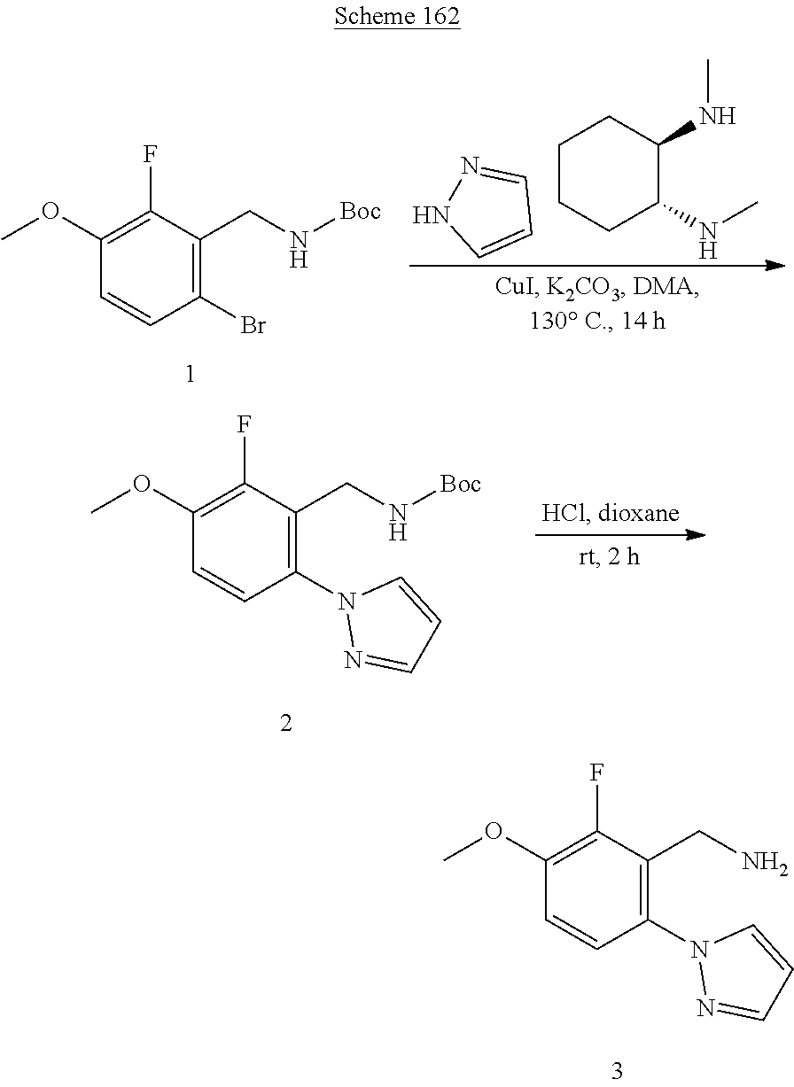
C1(N2N=CC=C2)=C(CN)C(F)=C(OC)C=C1.C1(Br)=C(CN[Boc])C(F)=C(OC)C=C1.C1CCC(NC)C(NC)C1.C1=CNN=C1.C1(N2N=CC=C2)=C(CN[Boc])C(F)=C(OC)C=C1
